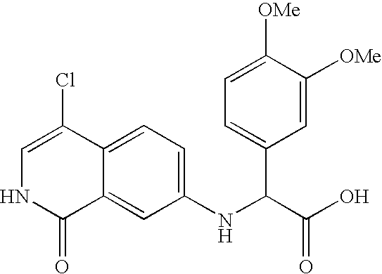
C1=C(Cl)C2=CC=C(NC(C3=CC=C([OMe])C([OMe])=C3)C(=O)O)C=C2C(=O)N1
